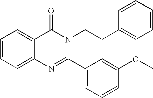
C1=CC=C2C(=C1)C(=O)N(CCC1=CC=CC=C1)C(C1=CC=CC(OC)=C1)=N2
